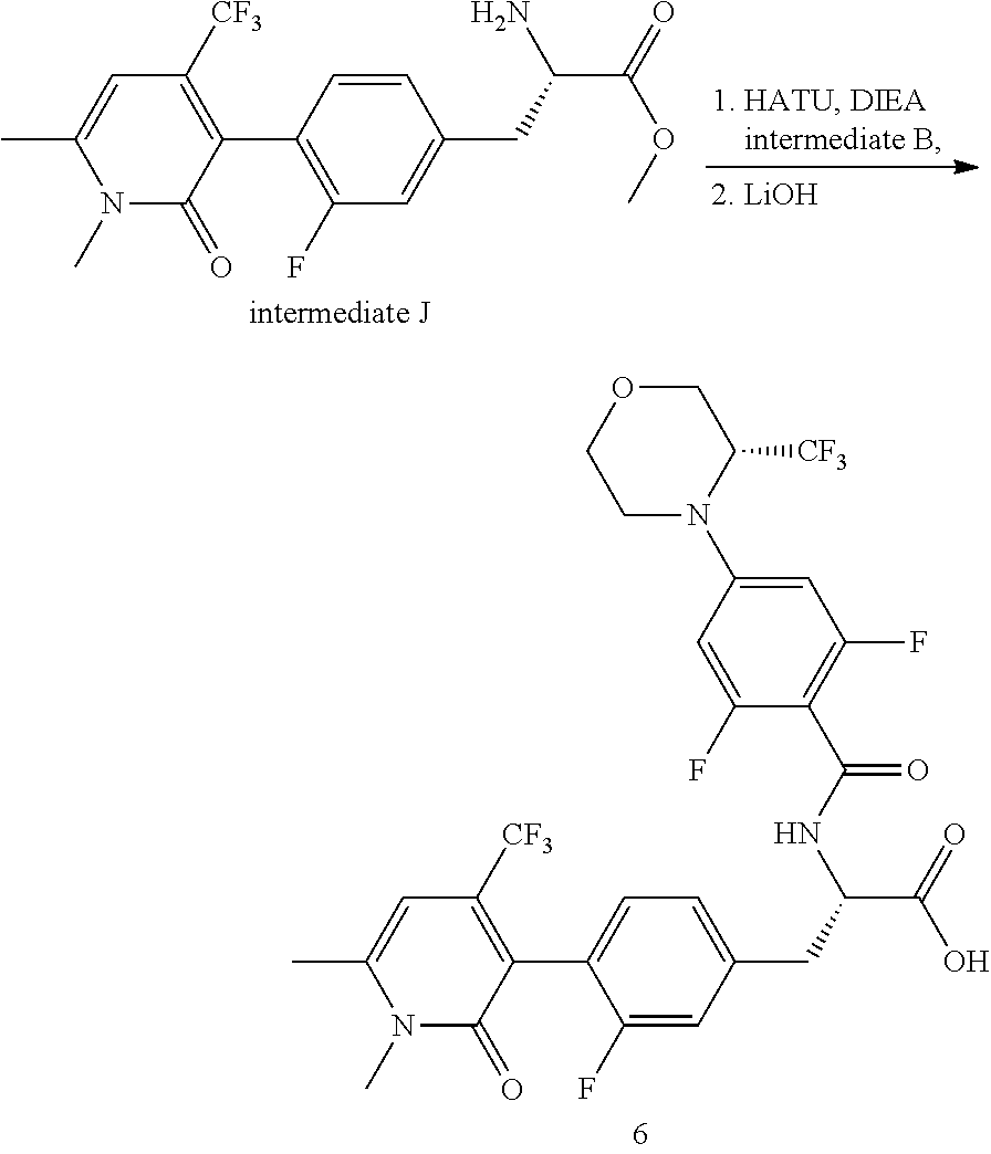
C1(C2=C([CF3])C=C(C)N(C)C2=O)=CC=C(CC(C(=O)O)NC(C2=C(F)C=C(N3C([CF3])COCC3)C=C2F)=O)C=C1F.C1(C2=C([CF3])C=C(C)N(C)C2=O)=C(F)C=C(CC(C(=O)OC)N)C=C1
